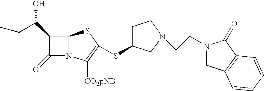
S1C2N(C([CO2pNB])=C1SC1CCN(CCN3CC4=C(C3=O)C=CC=C4)C1)C(=O)C2C(O)CC
